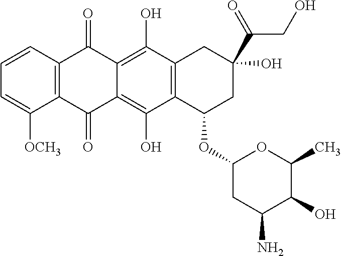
C12=C(C=CC=C1[OCH3])C(=O)C1=C(O)C3=C(C(O)=C1C2=O)C(OC1CC(N)C(O)C(C)O1)CC(O)(C(=O)CO)C3
